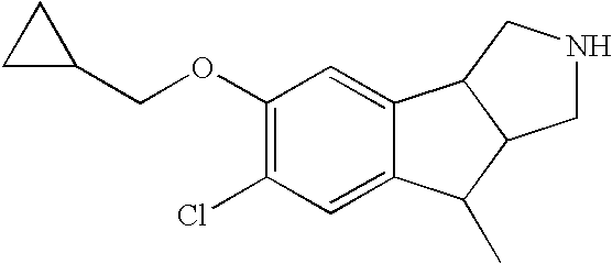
C1(OCC2CC2)=C(Cl)C=C2C(=C1)C1C(C2C)CNC1
